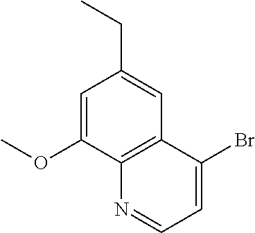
C1=C(OC)C2=C(C=C1CC)C(Br)=CC=N2
